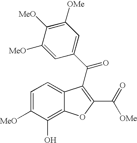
C1=C([MeO])C(O)=C2C(=C1)C(C(C1=CC([OMe])=C([MeO])C([MeO])=C1)=O)=C(C(=O)[OMe])O2
